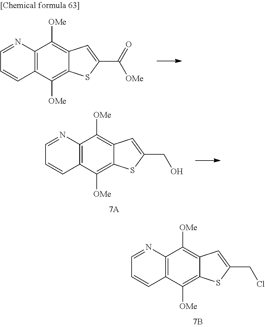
C1=NC2=C(C=C1)C([OMe])=C1C(=C2[OMe])C=C(CCl)S1.C1=NC2=C(C=C1)C([OMe])=C1C(=C2[OMe])C=C(C(=O)[OMe])S1.C1=NC2=C(C=C1)C([OMe])=C1C(=C2[OMe])C=C(CO)S1
